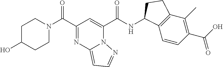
N1(C(C2=NC3=CC=NN3C(C(NC3C4=C(C(C)=C(C(O)=O)C=C4)CC3)=O)=C2)=O)CCC(O)CC1
